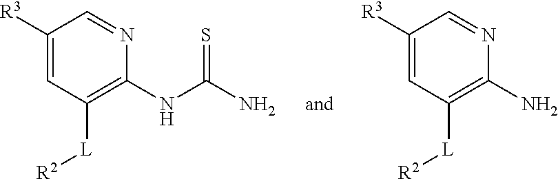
C1([R3])=CC([L][R2])=C(NC(N)=S)N=C1.C1([R3])=CC([L][R2])=C(N)N=C1
